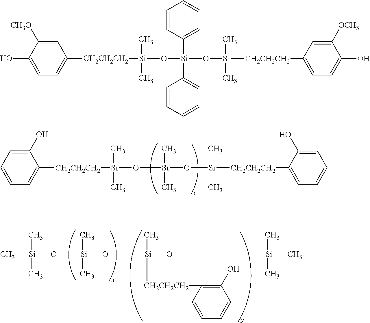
C1=CC=C([CH2CH2CH2][Si](O[Si](O[Si]([CH2CH2CH2]C2=CC=CC=C2O)(C)C)(C)C)(C)C)C(O)=C1.C[Si](O[Si](O[Si](O[Si](C)(C)(C)C)(C)[CH2CH2CH2]C1=C(O)C=CC=C1)(C)C)(C)C.C1(O)=CC=C([CH2CH2CH2][Si](O[Si](O[Si]([CH2CH2CH2]C2=CC=C(O)C([OCH3])=C2)(C)C)(C2=CC=CC=C2)C2=CC=CC=C2)(C)C)C=C1[CH3O]
